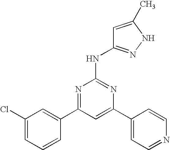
C1=C(C2=CC=NC=C2)N=C(NC2=NNC(C)=C2)N=C1C1=CC(Cl)=CC=C1
